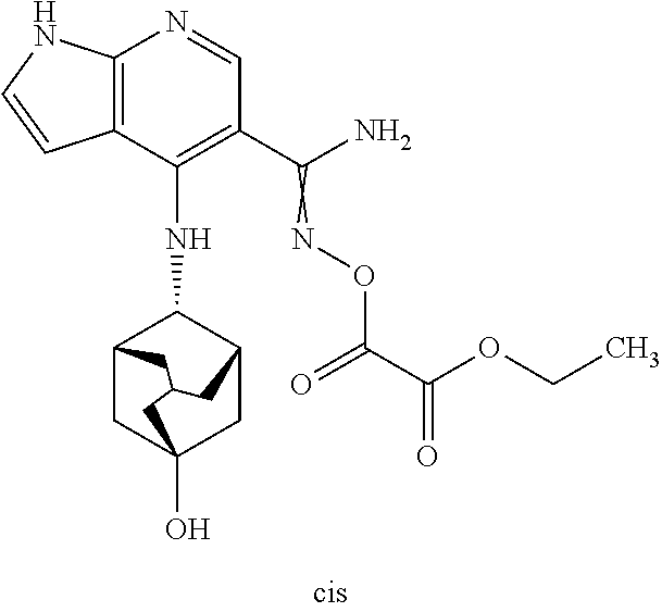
C12=C(C(NC3C4CC5(O)CC3CC(C4)C5)=C(C(N)=NOC(C(=O)OCC)=O)C=N1)C=CN2
